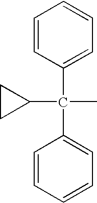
C1CC1C(C1=CC=CC=C1)(C1=CC=CC=C1)C
